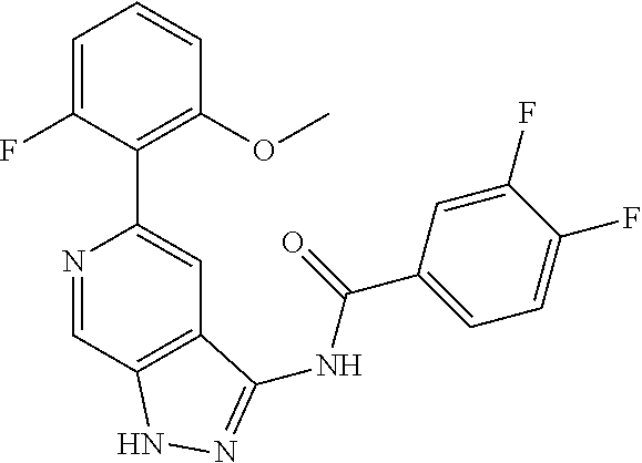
N1=CC2=C(C=C1C1=C(OC)C=CC=C1F)C(NC(C1=CC=C(F)C(F)=C1)=O)=NN2
